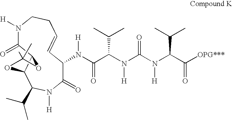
N1([H])CCC=CC(N([H])C(C(N(C(N(C(C([OPG***])=O)C(C)C)[H])=O)[H])C(C)C)=O)C(=O)N([H])C(C(C)C)C2C(C1=O)OC(C)(C)O2
